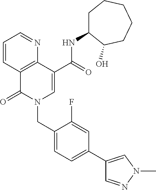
C1=CC2=C(N=C1)C(C(=O)NC1CCCCCC1O)=CN(CC1=CC=C(C3=CN(C)N=C3)C=C1F)C2=O
